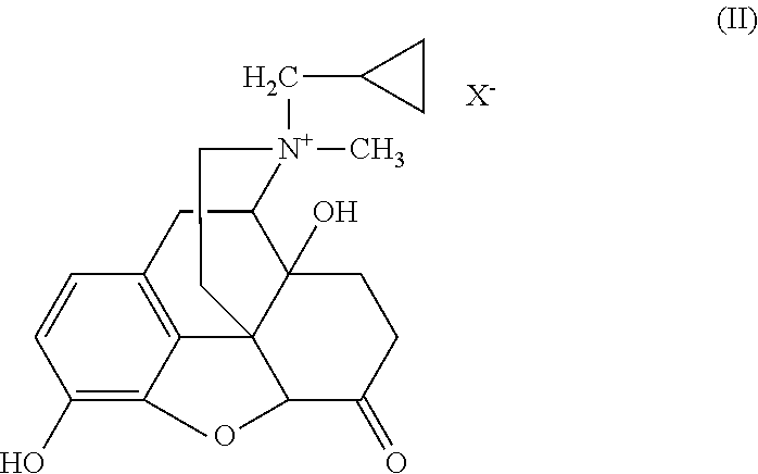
C1=CC(O)=C(C)C2=C1CC1C3(O)C2(C(O)C(=O)CC3)CC[N+]1(C)CC1CC1.[X-]
